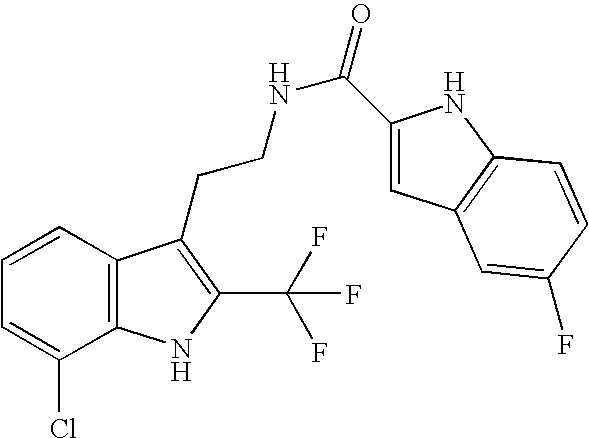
C1=CC2=C(C(Cl)=C1)NC(C(F)(F)F)=C2CCNC(=O)C1=CC2=C(N1)C=CC(F)=C2
